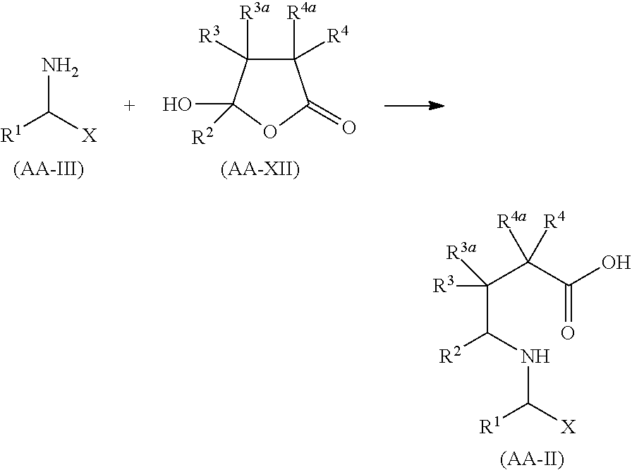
C(C(NC([X])[R1])[R2])(C(C(=O)O)([R4a])[R4])([R3a])[R3].[(AA-II)].[R1]C([X])N.[(AA-III)].C1([R4a])([R4])C([R3a])([R3])C([R2])(O)OC1=O.[(AA-XII)]
